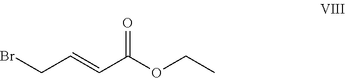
BrCC=CC(OCC)=O
